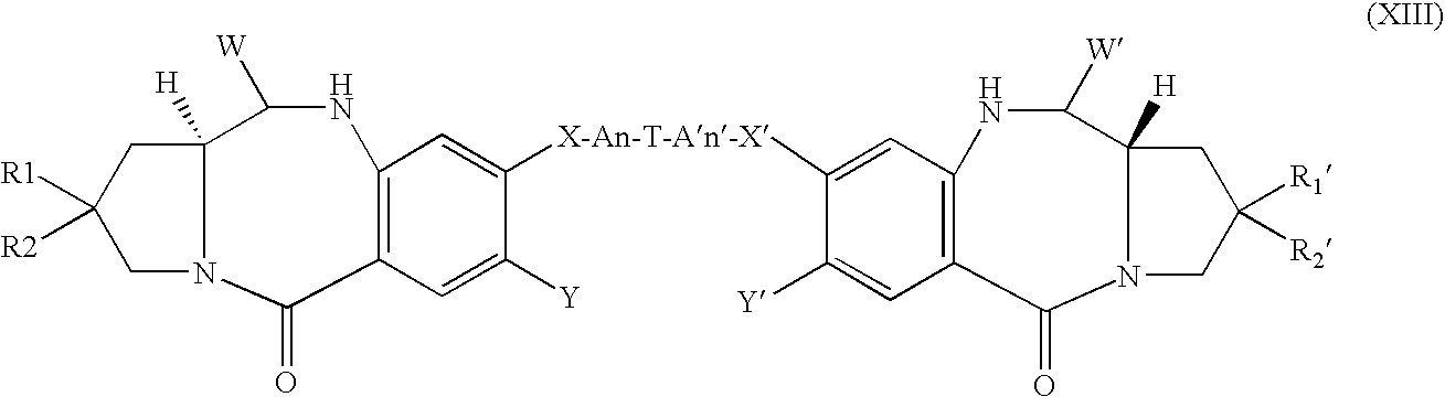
C1C([R1])([R2])CN2C(=O)C3=C(NC([W])C12[H])C=C([X-An-T-An-X]C1=CC2=C(C=C1[Y])C(=O)N1CC([R1])([R2])CC1([H])C([W])N2)C([Y])=C3
